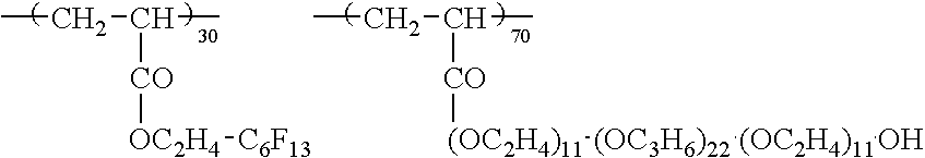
CCC([CO][OC2H4][C6F13])C.CCC([CO][(OC2H4)11][(OC3H6)22][(OC2H4)11]O)C
